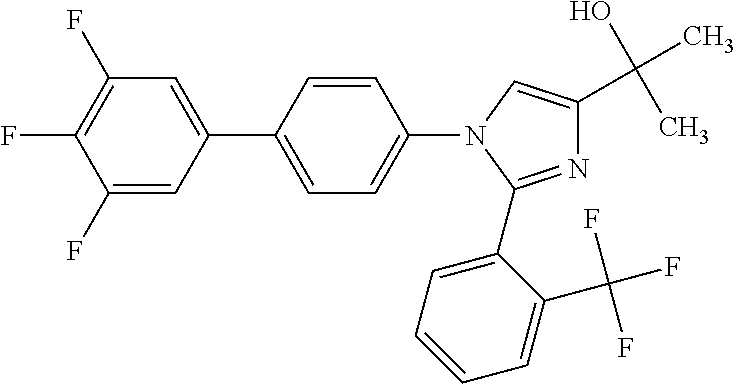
C1(F)=CC(C2=CC=C(N3C=C(C(O)(C)C)N=C3C3=CC=CC=C3C(F)(F)F)C=C2)=CC(F)=C1F
